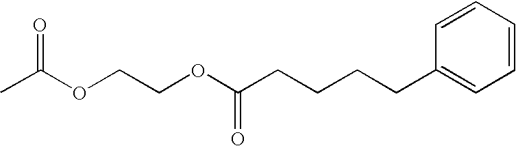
O=C(OCCOC(CCCCC1=CC=CC=C1)=O)C
